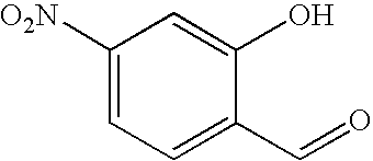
C1([O2N])=CC=C(C=O)C(O)=C1
